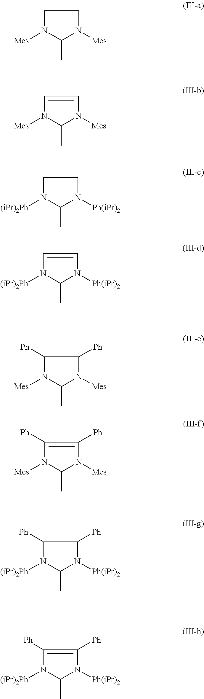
C1N([Mes])C(C)N([Mes])C1.C1=CN([Mes])C(C)N1[Mes].C1N([(iPr)2Ph])C(C)N([Ph(iPr)2])C1.C1=CN([Ph(iPr)2])C(C)N1[(iPr)2Ph].C1([Ph])N([Mes])C(C)N([Mes])C1[Ph].C1([Ph])=C([Ph])N([Mes])C(C)N1[Mes].C1([Ph])N([(iPr)2Ph])C(C)N([Ph(iPr)2])C1[Ph].C1([Ph])=C([Ph])N([Ph(iPr)2])C(C)N1[(iPr)2Ph]
